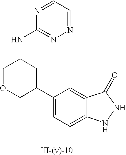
C1=C(C2CC(NC3=NN=CC=N3)COC2)C=C2C(=C1)NNC2=O
